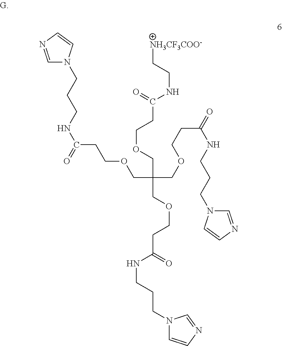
C(C(COCCC(=O)NCC[NH3CF3COO-])(COCCC(=O)NCCCN1C=NC=C1)COCCC(NCCCN1C=CN=C1)=O)OCCC(NCCCN1C=NC=C1)=O
